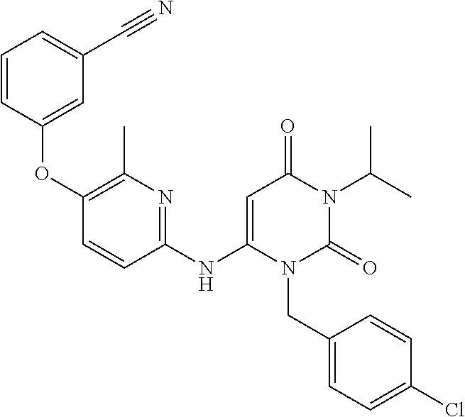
C1(OC2=CC(C#N)=CC=C2)=C(C)N=C(NC2=CC(=O)N(C(C)C)C(=O)N2CC2=CC=C(Cl)C=C2)C=C1
